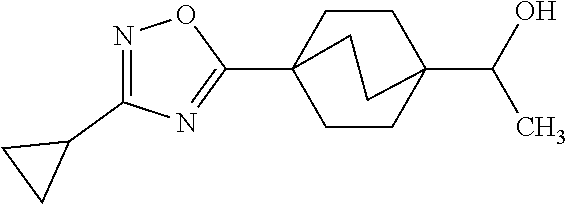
C12(C3=NC(C4CC4)=NO3)CCC(C(C)O)(CC1)CC2
